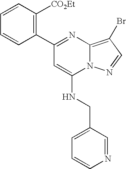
C1(C2=NC3=C(Br)C=NN3C(NCC3=CC=CN=C3)=C2)=C([CO2Et])C=CC=C1
